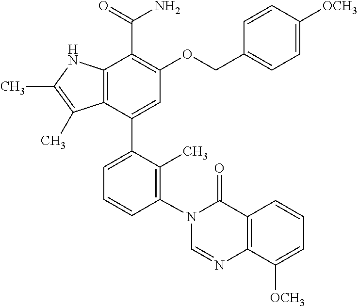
C12=C(C(C3=CC=CC(N4C=NC5=C(C4=O)C=CC=C5[OCH3])=C3C)=CC(OCC3=CC=C([OCH3])C=C3)=C1C(=O)N)C(C)=C(C)N2
